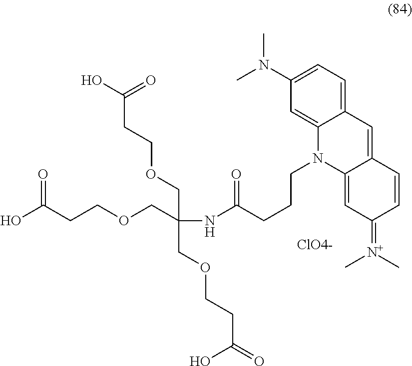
C(COCCC(O)=O)(COCCC(=O)O)(COCCC(O)=O)NC(CCCN1C2=CC(=[N+](C)C)C=CC2=CC2=CC=C(N(C)C)C=C12)=O.[ClO4-]
